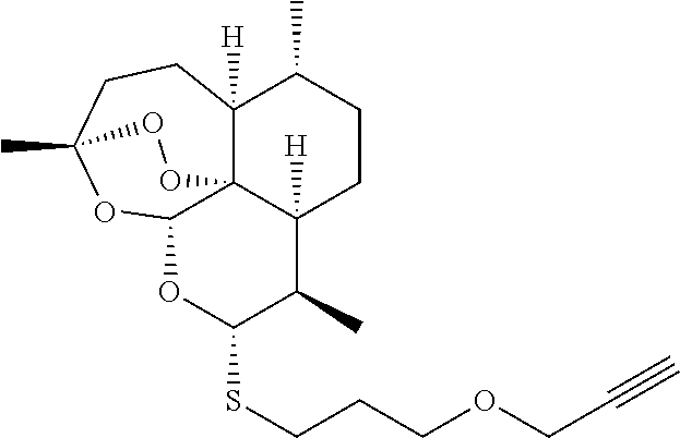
C12([H])C34C([H])(CCC1C)C(C)C(SCCCOCC#C)OC3OC(C)(CC2)OO4
